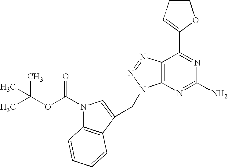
C1=CC=C(C2=NC(N)=NC3=C2N=NN3CC2=CN(C(OC(C)(C)C)=O)C3=C2C=CC=C3)O1
